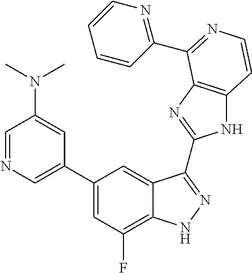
C1(C2=CN=CC(N(C)C)=C2)=CC(F)=C2C(=C1)C(C1=NC3=C(N1)C=CN=C3C1=NC=CC=C1)=NN2
